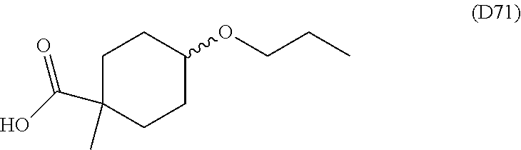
C1C(C(=O)O)(C)CCC(OCCC)C1
